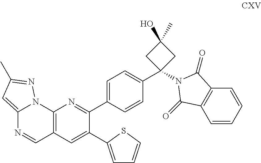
C12=C(C=C(C3=CC=CS3)C(C3=CC=C(C4(N5C(=O)C6=C(C=CC=C6)C5=O)CC(O)(C)C4)C=C3)=N1)C=NC1=CC(C)=NN21
